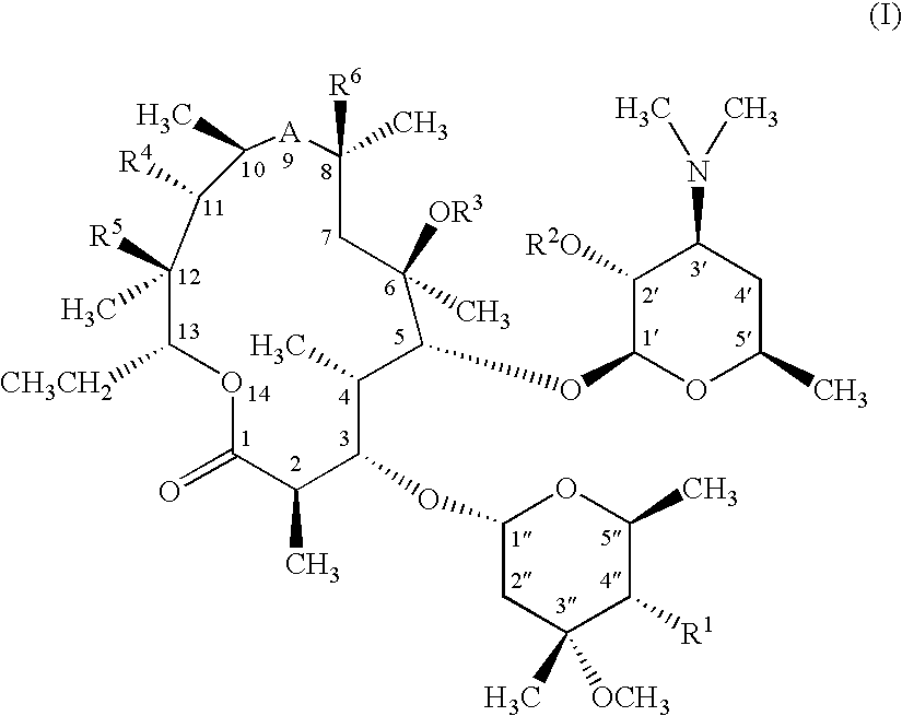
O1C(=O)C(C)C(OC2CC([OCH3])(C)C([R1])C(C)O2)C(C)C(OC2OC(C)CC(N(C)C)C2[R2O])C([OR3])(C)CC([R6])(C)[A]C(C)C([R4])C([R5])(C)C1[CH3CH2]
